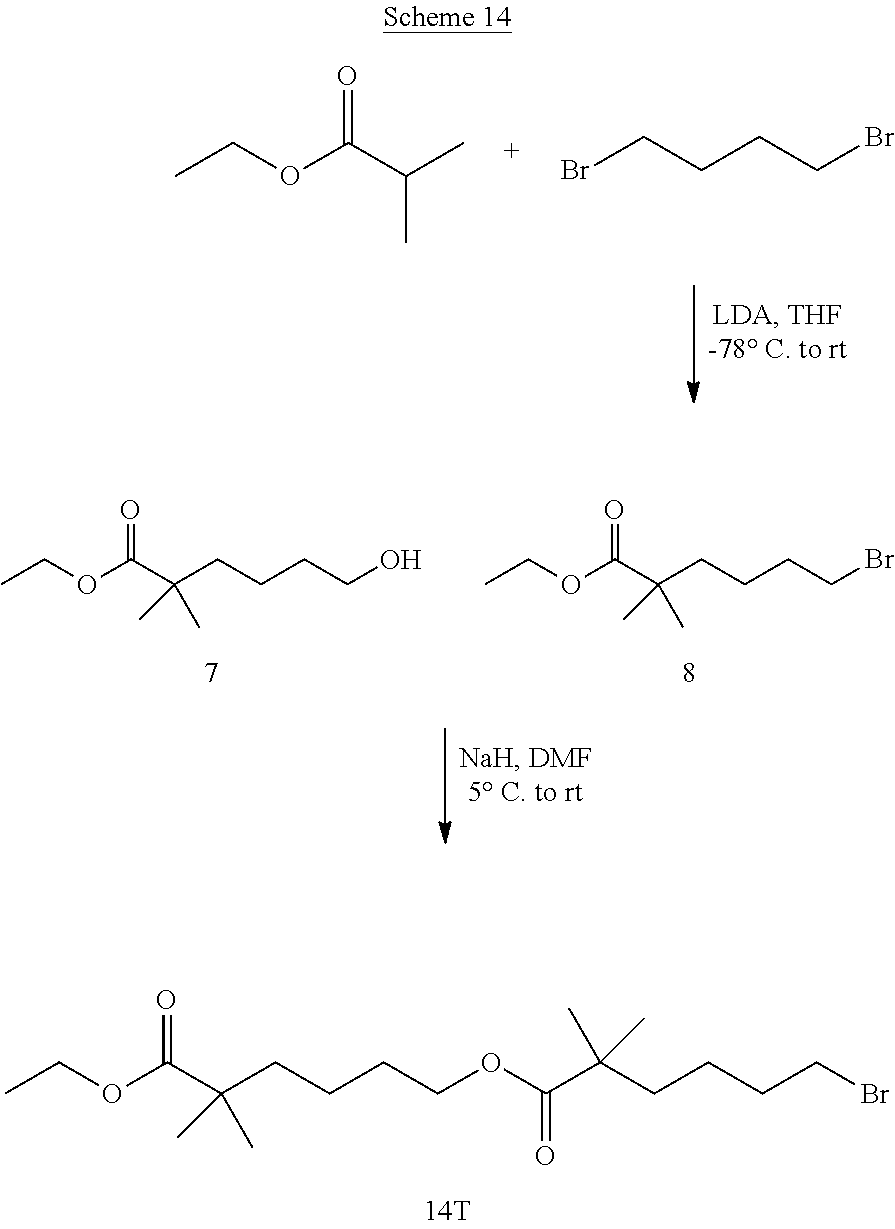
C(CCCOC(=O)C(CCCCBr)(C)C)C(C)(C(OCC)=O)C.CCOC(C(C)C)=O.BrCCCCBr.CCOC(C(CCCCO)(C)C)=O.CCOC(C(CCCCBr)(C)C)=O
